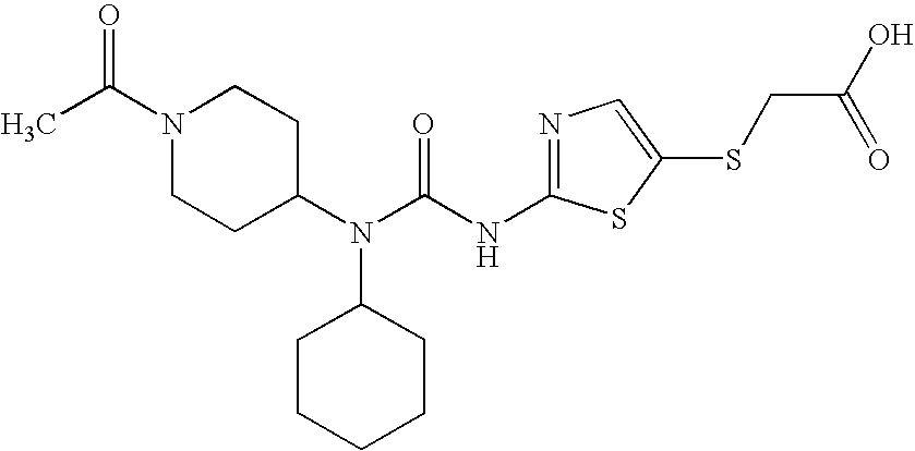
N1(C(C)=O)CCC(N(C(NC2=NC=C(SCC(O)=O)S2)=O)C2CCCCC2)CC1
